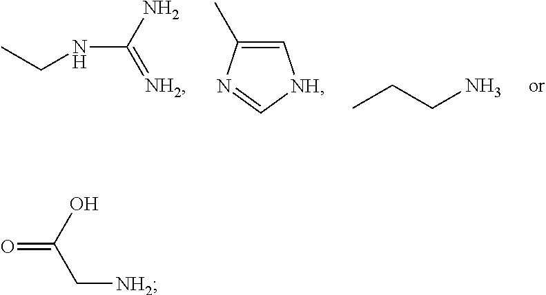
CCNC(N)=[NH2].CC1=C[NH]C=N1.CCCN.O=C(O)C[NH2]
